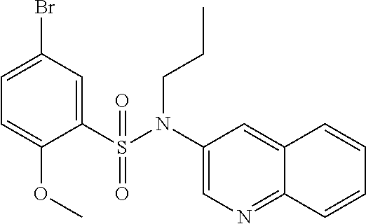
C1=C(Br)C=C(S(N(C2=CN=C3C(=C2)C=CC=C3)CCC)(=O)=O)C(OC)=C1
